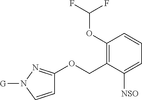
C1(OC(F)F)=C(COC2=NN([G])C=C2)C([NSO])=CC=C1
